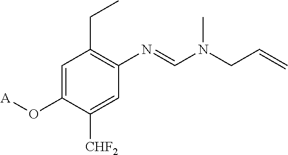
C1=C(O[A])C([CHF2])=CC(N=CN(CC=C)C)=C1CC
